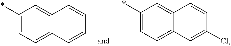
C1(*)=CC=C2C(=C1)C=CC(Cl)=C2.C1(*)=CC=C2C(=C1)C=CC=C2
